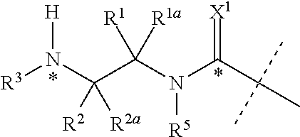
[R1a]C([R1])(C(N([R3])[H])([R2a])[R2])N([R5])C(=[X1])C(C)(C)C
